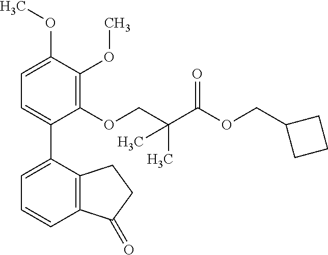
C1=C(OC)C(OC)=C(OCC(C(OCC2CCC2)=O)(C)C)C(C2=CC=CC3=C2CCC3=O)=C1
